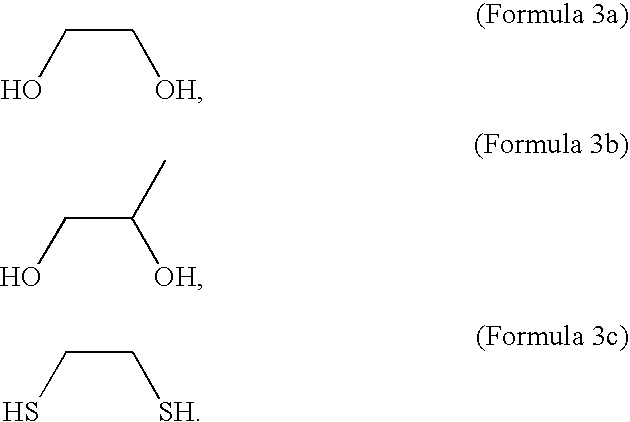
OCC[OH].OCC([OH])C.SCC[SH]
